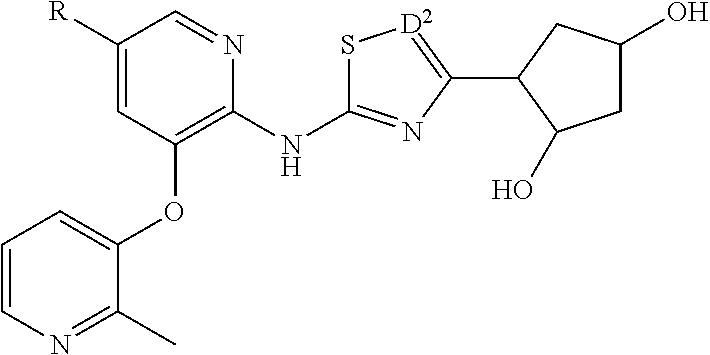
[R]C1=CC(OC2=CC=CN=C2C)=C(NC2=NC(C3CC(O)CC3O)=[D2]S2)N=C1
